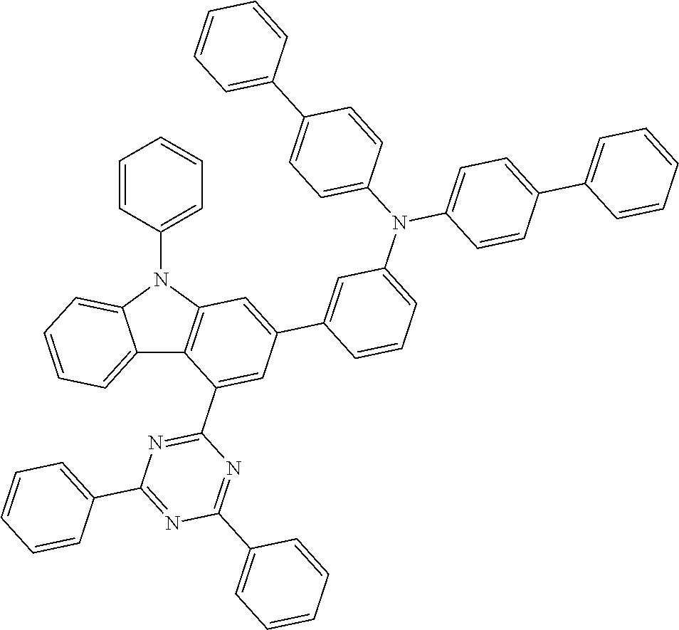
C12=CC=CC=C1N(C1=CC=CC=C1)C1=C2C(C2=NC(C3=CC=CC=C3)=NC(C3=CC=CC=C3)=N2)=CC(C2=CC(N(C3=CC=C(C4=CC=CC=C4)C=C3)C3=CC=C(C4=CC=CC=C4)C=C3)=CC=C2)=C1
